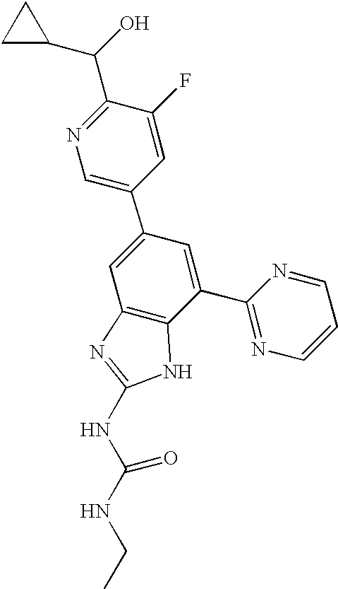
N1=C(C(C2CC2)O)C(F)=CC(C2=CC3=C(C(C4=NC=CC=N4)=C2)NC(NC(NCC)=O)=N3)=C1
